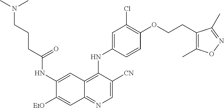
C1=C([CN])C(NC2=CC(Cl)=C(OCCC3=C(C)ON=C3C)C=C2)=C2C(=N1)C=C([EtO])C(NC(CCCN(C)C)=O)=C2
